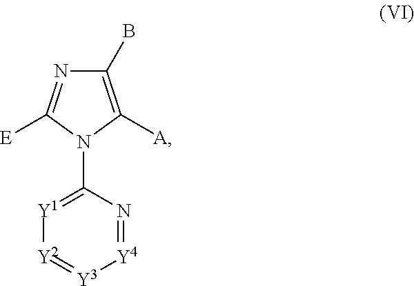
C1(B)=C([A])N(C2=[Y1][Y2]=[Y3][Y4]=N2)C([E])=N1
